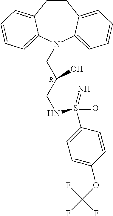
C1CC2=CC=CC=C2N(CC(CNS(C2=CC=C(OC(F)(F)F)C=C2)(=N)=O)O)C2=CC=CC=C12.[R]
